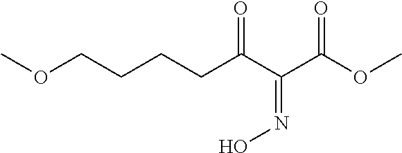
COCCCCC(C(C(OC)=O)=NO)=O
